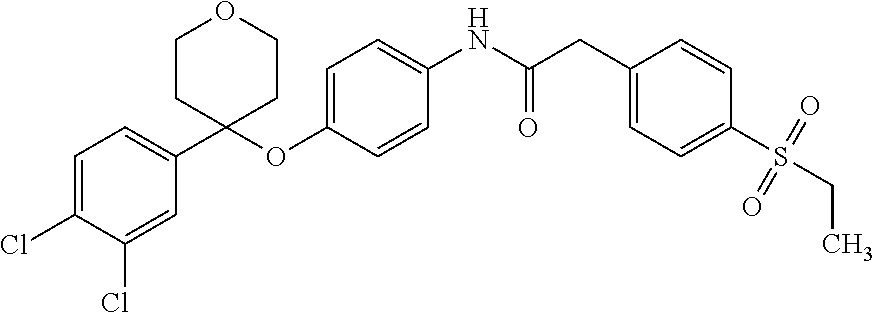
C1=C(Cl)C(Cl)=CC(C2(OC3=CC=C(NC(CC4=CC=C(S(=O)(=O)CC)C=C4)=O)C=C3)CCOCC2)=C1
